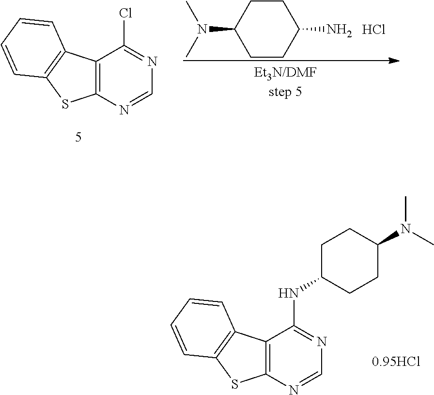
C12=C(N=CN=C1Cl)SC1=C2C=CC=C1.C1CC(N)CCC1N(C)C.Cl.C12=C(N=CN=C1NC1CCC(N(C)C)CC1)SC1=C2C=CC=C1
